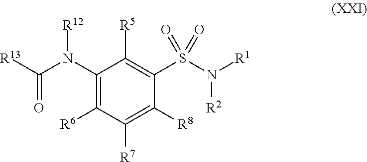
C1(N(C([R13])=O)[R12])=C([R6])C([R7])=C([R8])C(S(N([R1])[R2])(=O)=O)=C1[R5]
